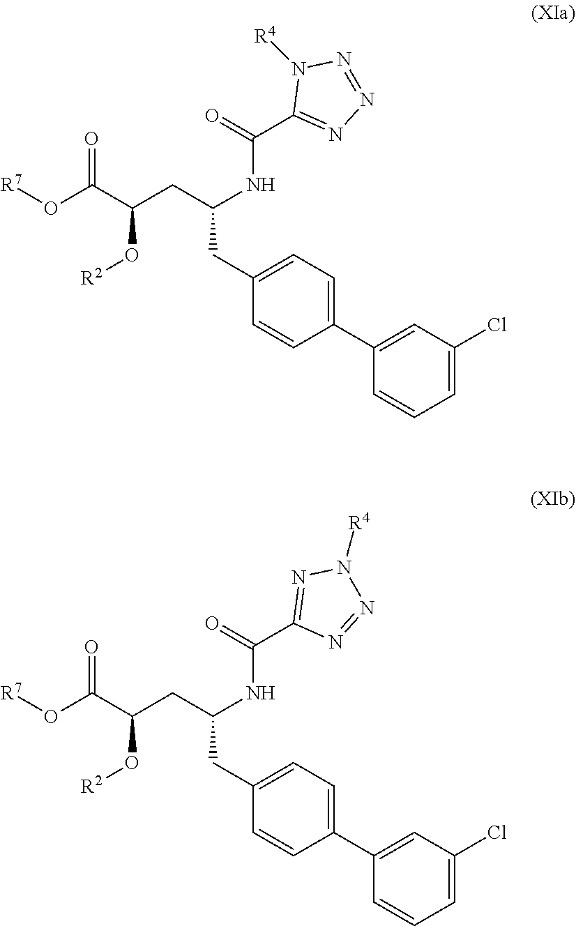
O(C(C(CC(NC(C1=NN=NN1[R4])=O)CC1=CC=C(C2=CC(Cl)=CC=C2)C=C1)O[R2])=O)[R7].O(C(C(CC(NC(C1=NN([R4])N=N1)=O)CC1=CC=C(C2=CC(Cl)=CC=C2)C=C1)O[R2])=O)[R7]
